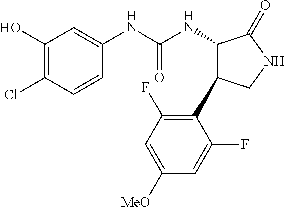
C1=CC(Cl)=C(O)C=C1NC(NC1C(C2=C(F)C=C([MeO])C=C2F)CNC1=O)=O
